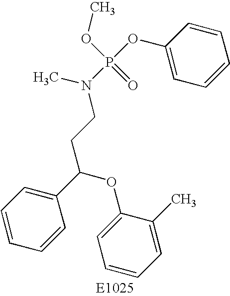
C1=CC=C(C(OC2=CC=CC=C2C)CCN(P(OC2=CC=CC=C2)(=O)OC)C)C=C1
